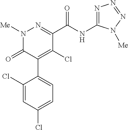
C1(C(NC2=NN=NN2[Me])=O)=NN([Me])C(=O)C(C2=CC=C(Cl)C=C2Cl)=C1Cl
